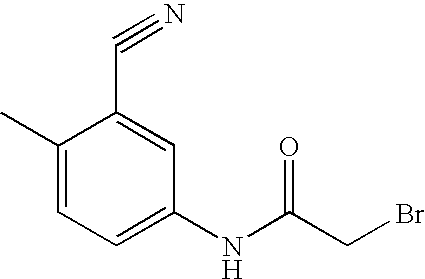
C1(C)=CC=C(NC(CBr)=O)C=C1C#N
